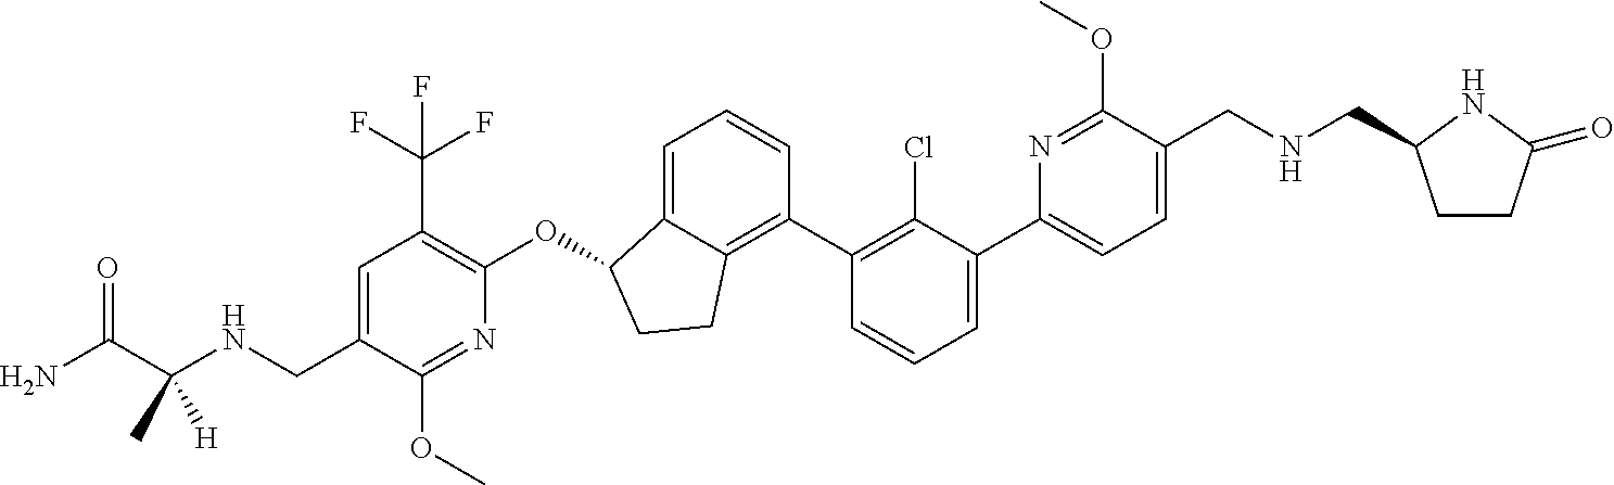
C(C1=CC(C(F)(F)F)=C(OC2C3=CC=CC(C4=C(Cl)C(C5=CC=C(CNCC6CCC(=O)N6)C(OC)=N5)=CC=C4)=C3CC2)N=C1OC)NC(C(N)=O)(C)[H]
